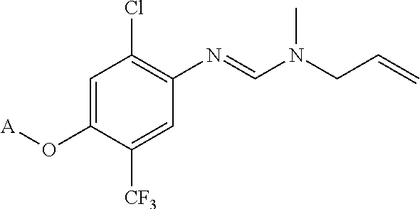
C1=C(O[A])C([CF3])=CC(N=CN(CC=C)C)=C1Cl
